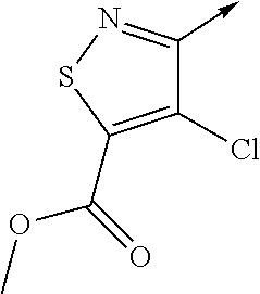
C1(C(=O)OC)=C(Cl)C(->C)=NS1
